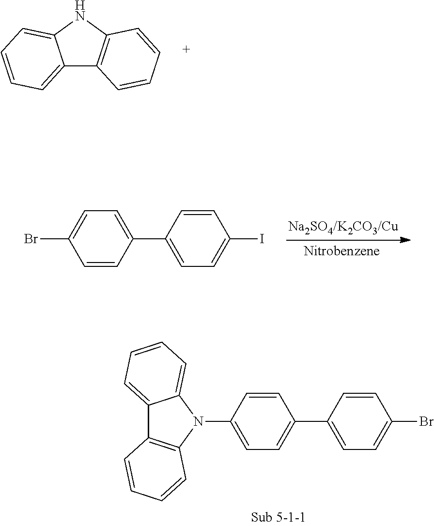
C12=CC=CC=C1NC1=C2C=CC=C1.C1=C(C2=CC=C(I)C=C2)C=CC(Br)=C1.C12=CC=CC=C1N(C1=CC=C(C3=CC=C(Br)C=C3)C=C1)C1=C2C=CC=C1
